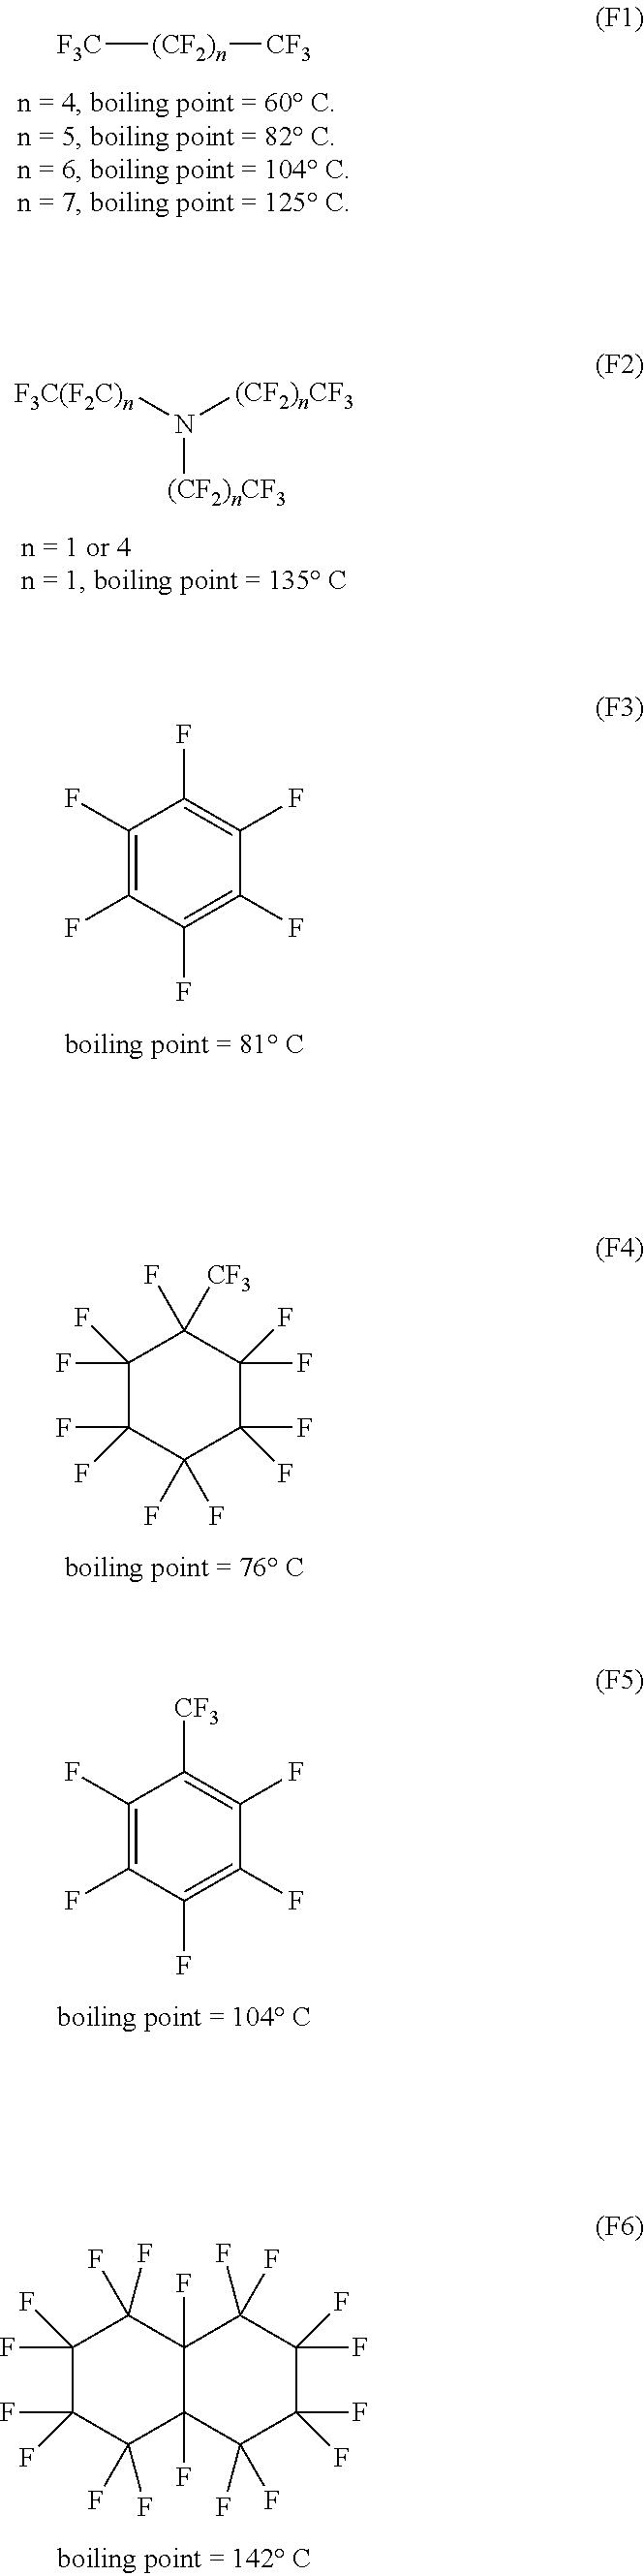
[F3C][(CF2)n][CF3].[F3C(F2C)n]N([(CF2)nCF3])[(CF2)nCF3].C1(F)=C(F)C(F)=C(F)C(F)=C1F.C1(F)(F)C(F)(F)C(F)(F)C(F)(F)C(F)(F)C1(F)[CF3].C1(F)=C(F)C(F)=C(F)C(F)=C1[CF3].C1(F)(F)C(F)(F)C(F)(F)C2(F)C(F)(C1(F)F)C(F)(F)C(F)(F)C(F)(F)C2(F)F
